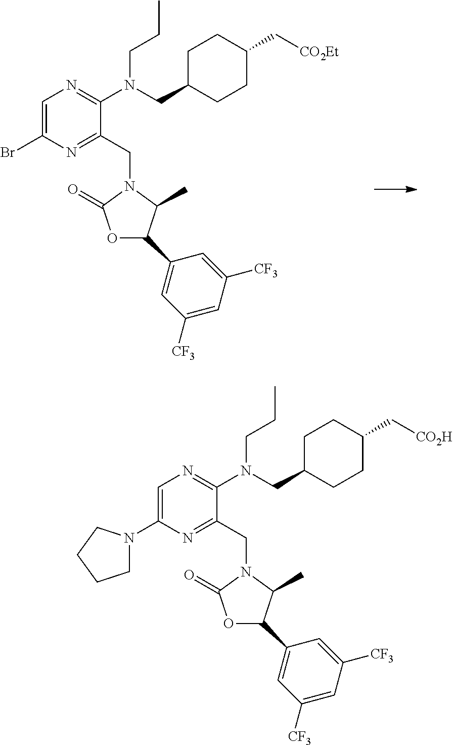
C1=C(Br)N=C(CN2C(=O)OC(C3=CC([CF3])=CC([CF3])=C3)C2C)C(N(CC2CCC(C[CO2Et])CC2)CCC)=N1.C1=C(N2CCCC2)N=C(CN2C(=O)OC(C3=CC([CF3])=CC([CF3])=C3)C2C)C(N(CC2CCC(C[CO2H])CC2)CCC)=N1
